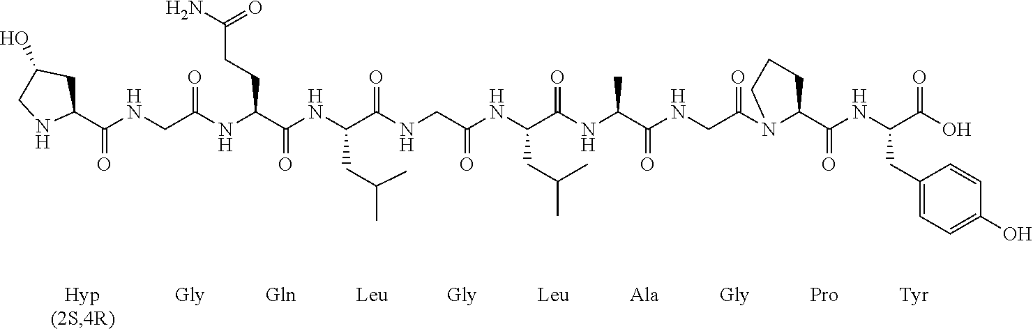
C1(C(NCC(NC(C(NC(C(NCC(NC(C(NC(C(NCC(N2C(C(NC(C(O)=O)CC3=CC=C(O)C=C3)=O)CCC2)=O)=O)C)=O)CC(C)C)=O)=O)CC(C)C)=O)CCC(N)=O)=O)=O)CC(O)CN1
